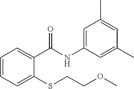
C1=CC=C(SCCOC)C(C(NC2=CC(C)=CC(C)=C2)=O)=C1
